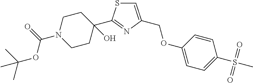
C1(C2=NC(COC3=CC=C(S(C)(=O)=O)C=C3)=CS2)(O)CCN(C(=O)OC(C)(C)C)CC1
